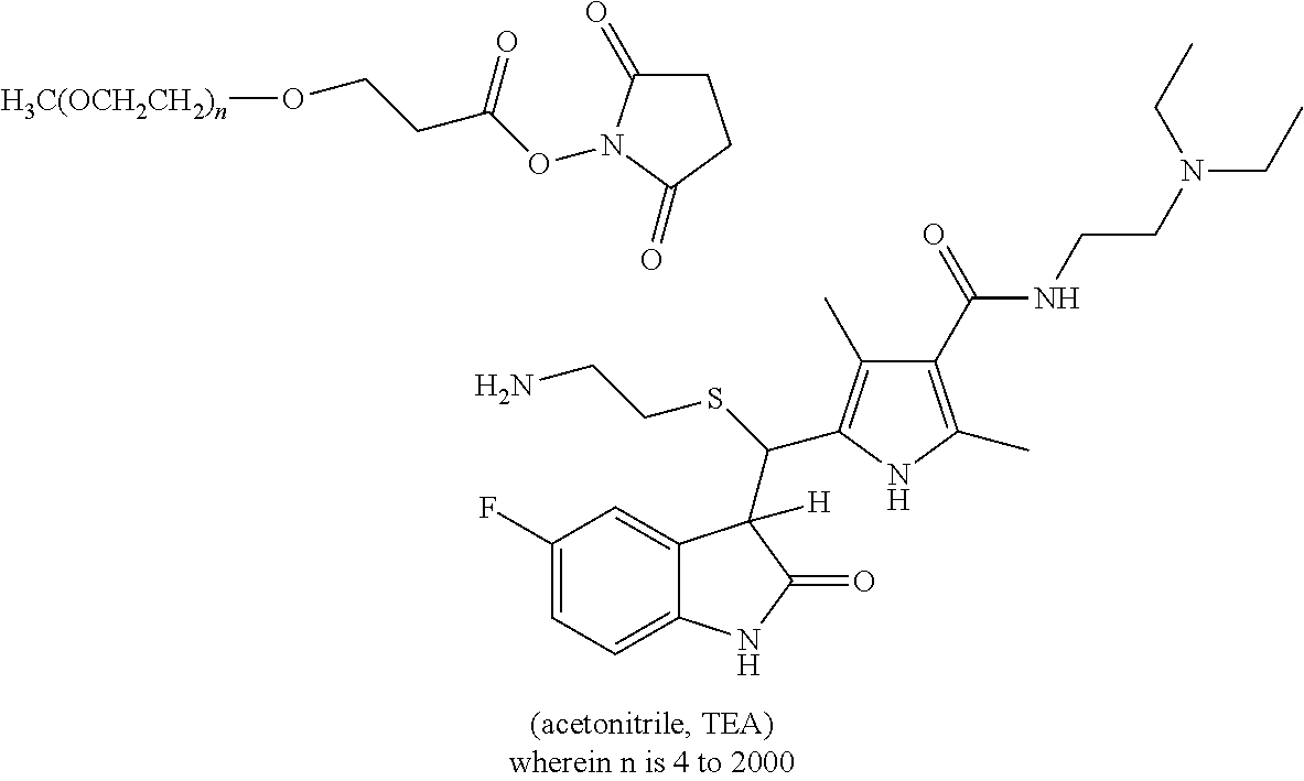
C1(F)=CC=C2C(=C1)C(C(SCCN)C1=C(C)C(C(NCCN(CC)CC)=O)=C(C)N1)([H])C(=O)N2.C1C(=O)N(OC(=O)CCO[H3C(OCH2CH2)n])C(=O)C1
